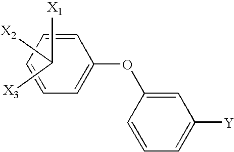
C1=C(OC2=CC([Y])=CC=C2)C=CC=C1.[X2]C([X3])[X1]
